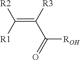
C(=C([R3])C(=O)[ROH])([R1])[R2]
